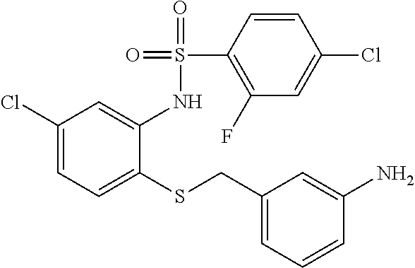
C1(Cl)=CC=C(SCC2=CC=CC(N)=C2)C(NS(=O)(=O)C2=C(F)C=C(Cl)C=C2)=C1
